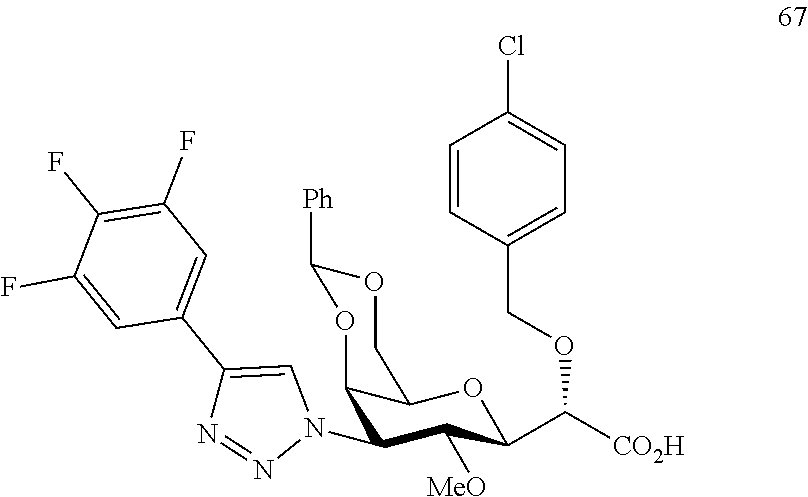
C12C(N3C=C(C4=CC(F)=C(F)C(F)=C4)N=N3)C([MeO])C(C([CO2H])OCC3=CC=C(Cl)C=C3)OC1COC([Ph])O2
